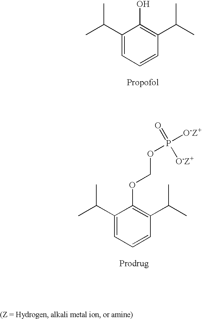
C1(C(C)C)=CC=CC(C(C)C)=C1O.C1(C(C)C)=CC=CC(C(C)C)=C1OCOP([O-Z+])(=O)[O-Z+]
